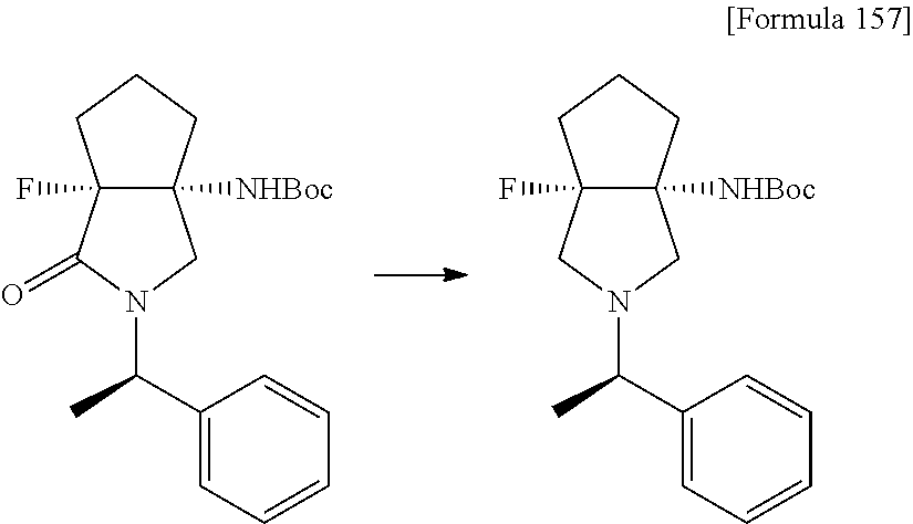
C12(F)C([NHBoc])(CCC1)CN(C(C1=CC=CC=C1)C)C2=O.C12(F)C([NHBoc])(CCC1)CN(C(C1=CC=CC=C1)C)C2
